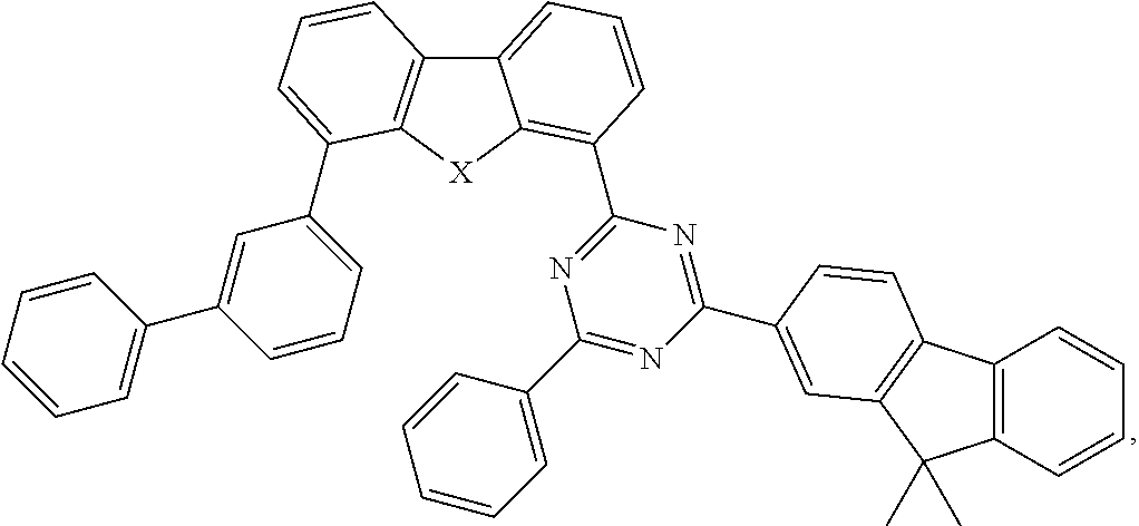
C12=CC=CC(C3=NC(C4=CC=CC=C4)=NC(C4=CC5=C(C6=C(C=CC=C6)C5(C)C)C=C4)=N3)=C1[X]C1=C2C=CC=C1C1=CC=CC(C2=CC=CC=C2)=C1
